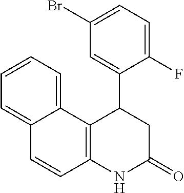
C12=CC=CC=C1C=CC1=C2C(C2=CC(Br)=CC=C2F)CC(=O)N1
